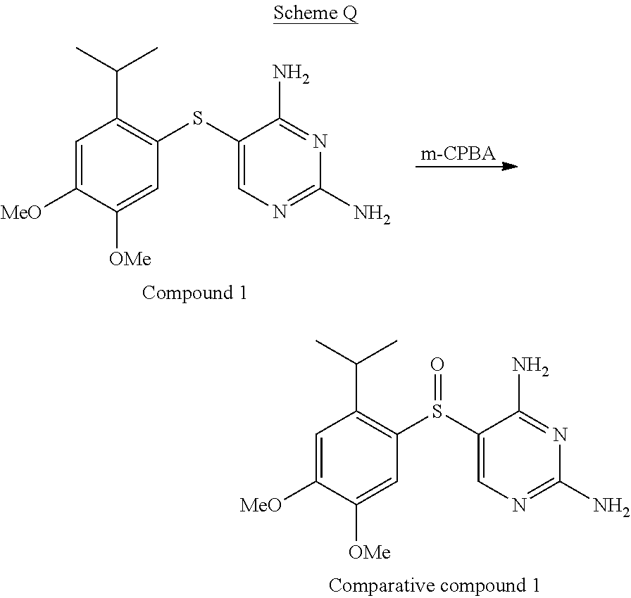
C1=C([MeO])C([OMe])=CC(S(C2=CN=C(N)N=C2N)=O)=C1C(C)C.[m-CPBA].C1=C([MeO])C([OMe])=CC(SC2=CN=C(N)N=C2N)=C1C(C)C
